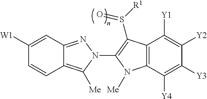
C1([W1])=CC2=NN(C3=C(S(=O)[R1])C4=C(C([Y4])=C([Y3])C([Y2])=C4[Y1])N3[Me])C([Me])=C2C=C1
